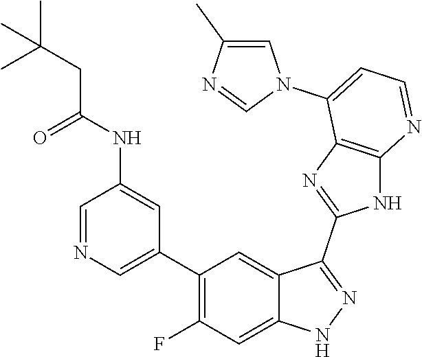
C1=NC=C(C2=C(F)C=C3C(=C2)C(C2=NC4=C(N2)N=CC=C4N2C=C(C)N=C2)=NN3)C=C1NC(CC(C)(C)C)=O
